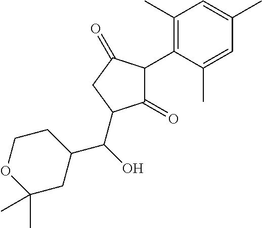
C1(=O)C(C2=C(C)C=C(C)C=C2C)C(=O)CC1C(C1CCOC(C)(C)C1)O
